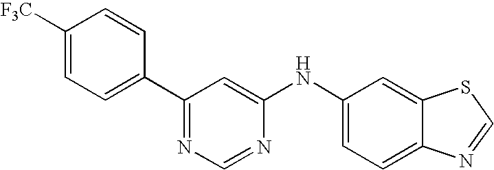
[F3C]C1=CC=C(C2=NC=NC(NC3=CC=C4C(=C3)SC=N4)=C2)C=C1
